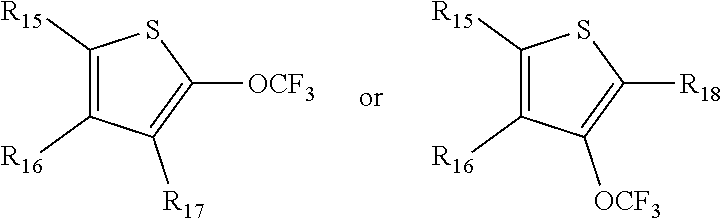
C1([R15])=C([R16])C([R17])=C([OCF3])S1.C1([R15])=C([R16])C([OCF3])=C([R18])S1
